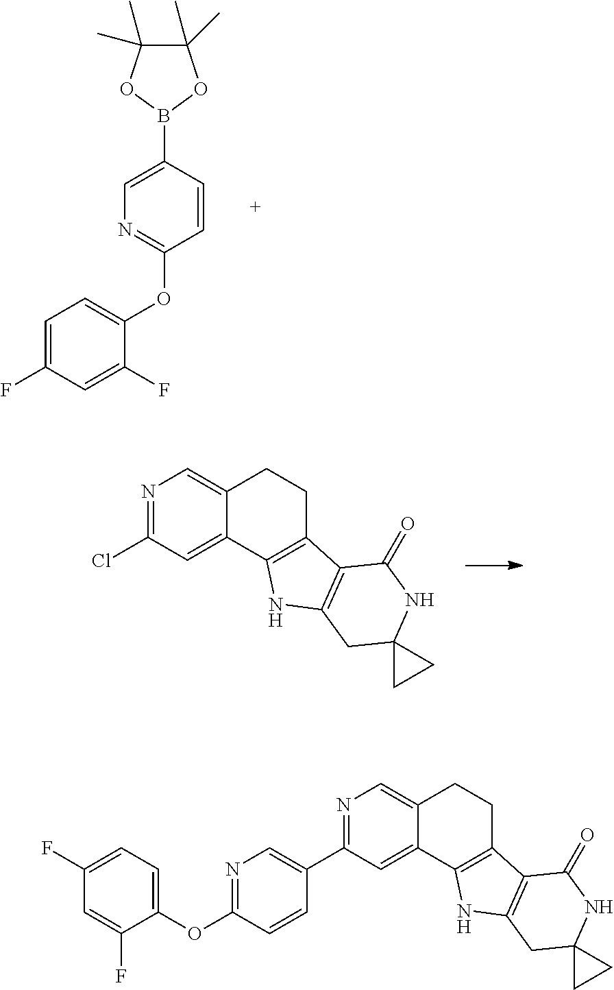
N1=C(Cl)C=C2C(=C1)CCC1=C2NC2=C1C(=O)NC1(C2)CC1.C1=C(B2OC(C)(C)C(C)(C)O2)C=CC(OC2=CC=C(F)C=C2F)=N1.N1=C(C2=CN=C(OC3=CC=C(F)C=C3F)C=C2)C=C2C(=C1)CCC1=C2NC2=C1C(=O)NC1(C2)CC1
